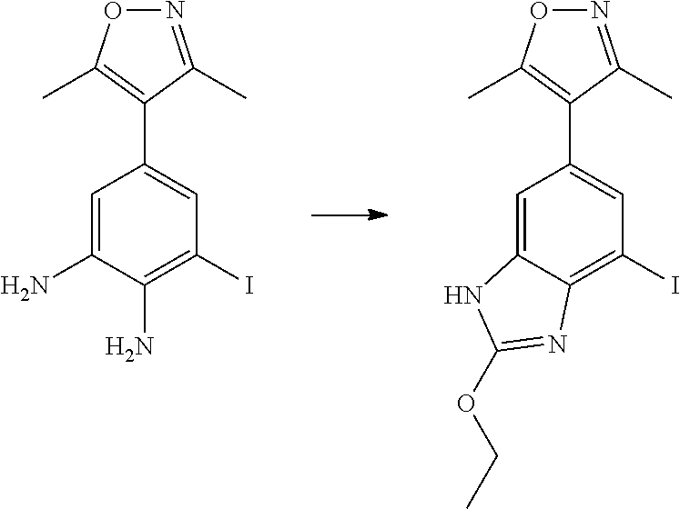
O1N=C(C)C(C2=CC(I)=C(N)C(N)=C2)=C1C.O1N=C(C)C(C2=CC(I)=C3C(=C2)NC(OCC)=N3)=C1C
